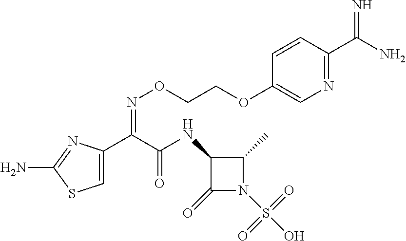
C1=C(C(C(NC2C(=O)N(S(O)(=O)=O)C2C)=O)=NOCCOC2=CN=C(C(N)=N)C=C2)N=C(N)S1
